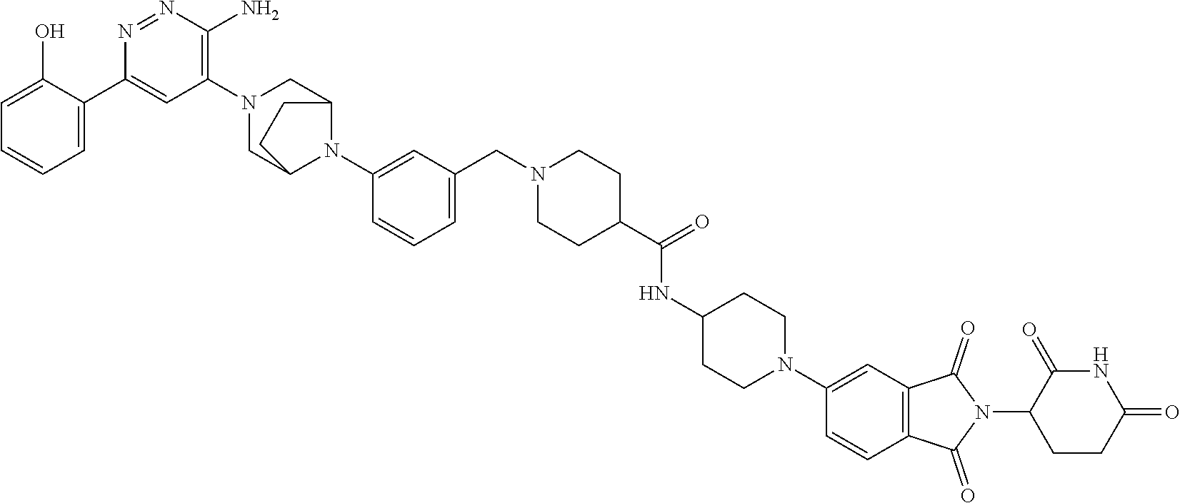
C1=C(O)C(C2=CC(N3CC4N(C5=CC(CN6CCC(C(NC7CCN(C8=CC9=C(C=C8)C(=O)N(C8CCC(=O)NC8=O)C9=O)CC7)=O)CC6)=CC=C5)C(C3)CC4)=C(N)N=N2)=CC=C1
